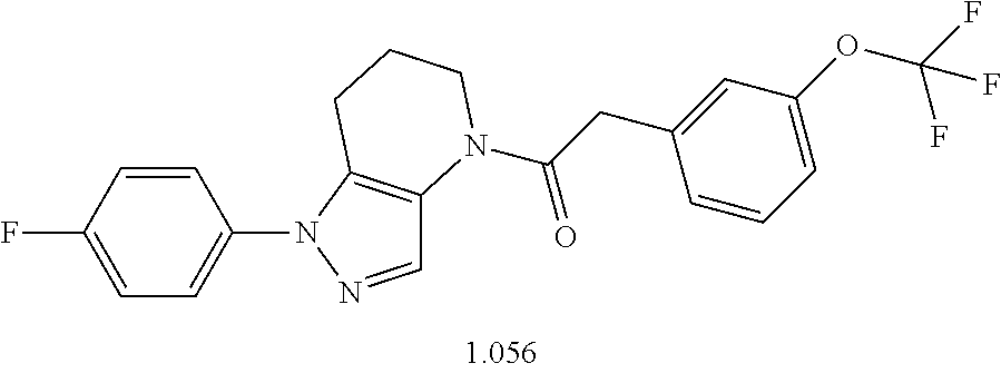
C1=CC(F)=CC=C1N1N=CC2=C1CCCN2C(CC1=CC(OC(F)(F)F)=CC=C1)=O
